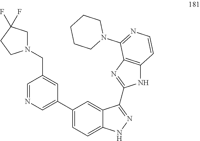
C1=NC=C(C2=CC=C3C(=C2)C(C2=NC4=C(N2)C=CN=C4N2CCCCC2)=NN3)C=C1CN1CC(F)(F)CC1
